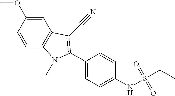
C1=CC(OC)=CC2=C1N(C)C(C1=CC=C(NS(CC)(=O)=O)C=C1)=C2C#N
